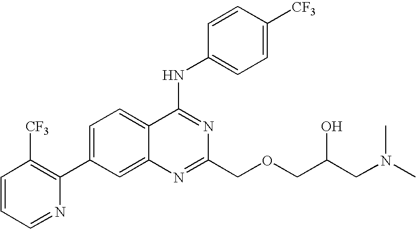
C1=CC=NC(C2=CC=C3C(=C2)N=C(COCC(CN(C)C)O)N=C3NC2=CC=C([CF3])C=C2)=C1[CF3]
